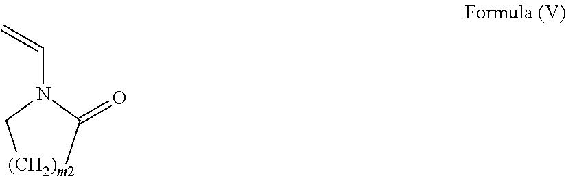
[(CH2)m2]CN(C(C)=O)C=C
